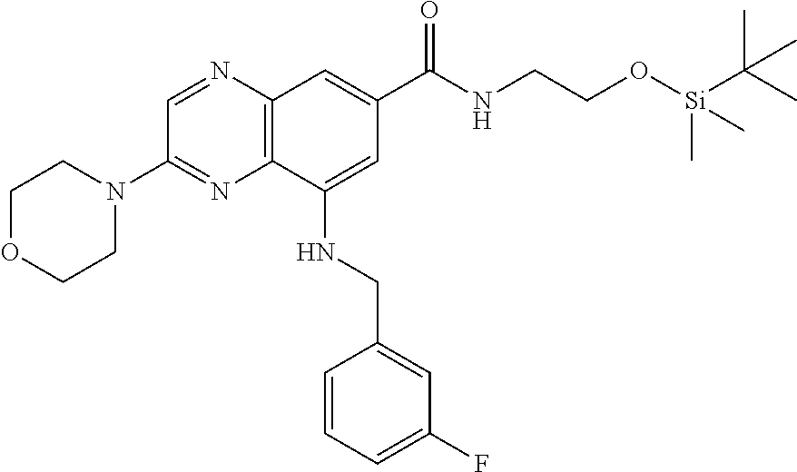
C1OCCN(C2=NC3=C(N=C2)C=C(C(NCCO[Si](C)(C(C)(C)C)C)=O)C=C3NCC2=CC(F)=CC=C2)C1
